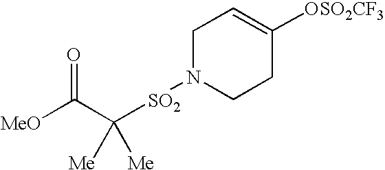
[SO2](N1CCC([OSO2CF3])=CC1)C(C([MeO])=O)([Me])[Me]
